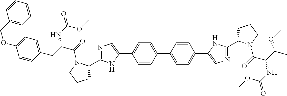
C1=C(C2=CC=C(C3=CN=C(C4CCCN4C(=O)C(C(OC)C)NC(OC)=O)N3)C=C2)C=CC(C2=CN=C(C3CCCN3C(=O)C(CC3=CC=C(OCC4=CC=CC=C4)C=C3)NC(=O)OC)N2)=C1
